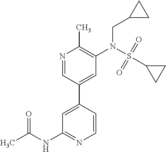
N1=CC(C2=CC(NC(C)=O)=NC=C2)=CC(N(S(C2CC2)(=O)=O)CC2CC2)=C1C
